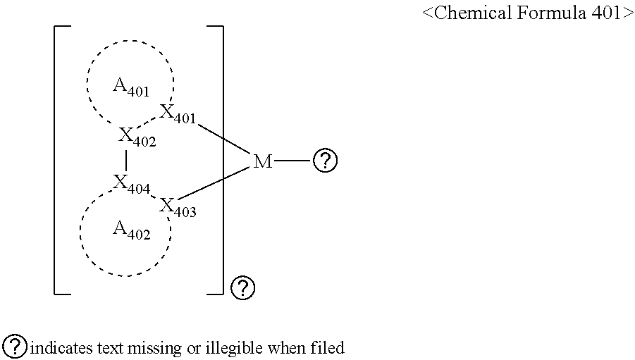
[X402]1[X404][X403][M](C)[X401]1.[A401].[A402]
